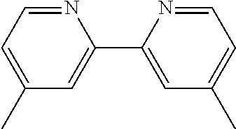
N1=CC=C(C)C=C1C1=CC(C)=CC=N1
